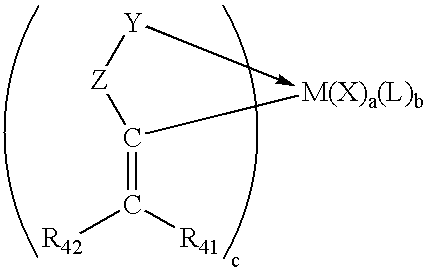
C([Z][Y])(=C([R41])[R42])[M(X)a(L)b]
